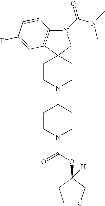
N1(C(=O)N(C)C)C2=C(C3(C1)CCN(C1CCN(C(OC4([H])CCOC4)=O)CC1)CC3)C=C(F)C=C2
